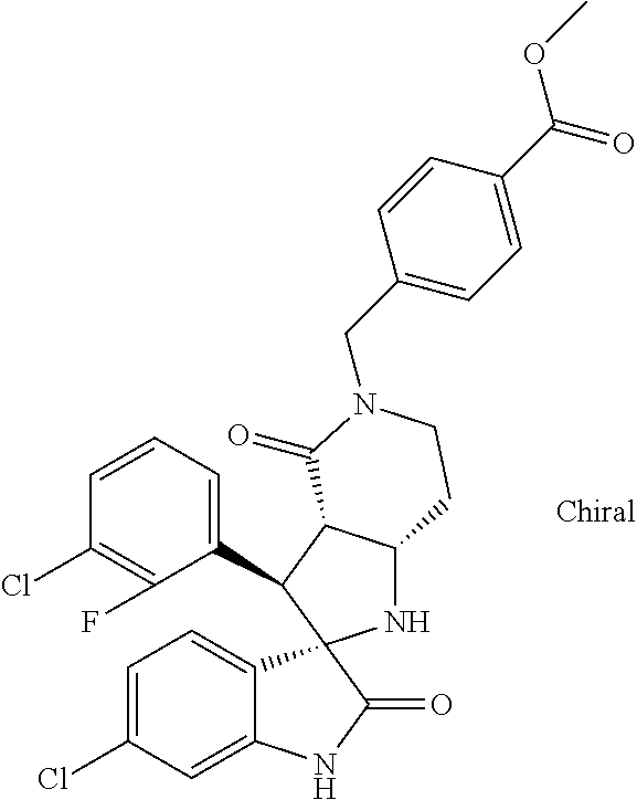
C1(C2C3C(NC24C2=CC=C(Cl)C=C2NC4=O)CCN(CC2=CC=C(C(=O)OC)C=C2)C3=O)=CC=CC(Cl)=C1F
